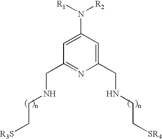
C1(N([R1])[R2])=CC(CNCC[R3S])=NC(CNCC[SR4])=C1
